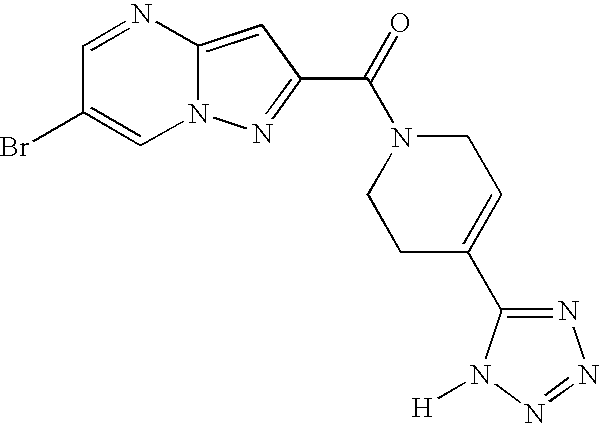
C1=NC2=CC(C(=O)N3CCC(C4=NN=NN4[H])=CC3)=NN2C=C1Br
